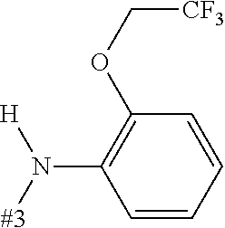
[#3]N([H])C1=C(OC[CF3])C=CC=C1
